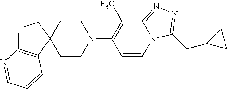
C12(CCN(C3=C([F3C])C4=NN=C(CC5CC5)N4C=C3)CC1)COC1=C2C=CC=N1
